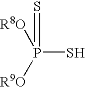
P(S)(=S)([R8O])[R9O]
